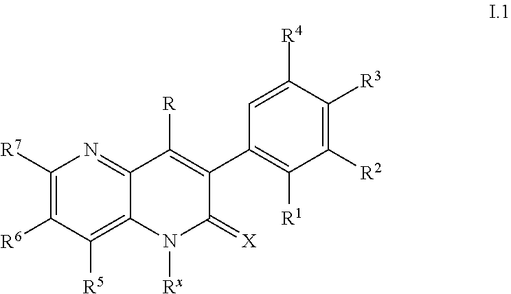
C1([R7])=C([R6])C([R5])=C2C(=N1)C([R])=C(C1=C([R1])C([R2])=C([R3])C([R4])=C1)C(=[X])N2[Rx]
